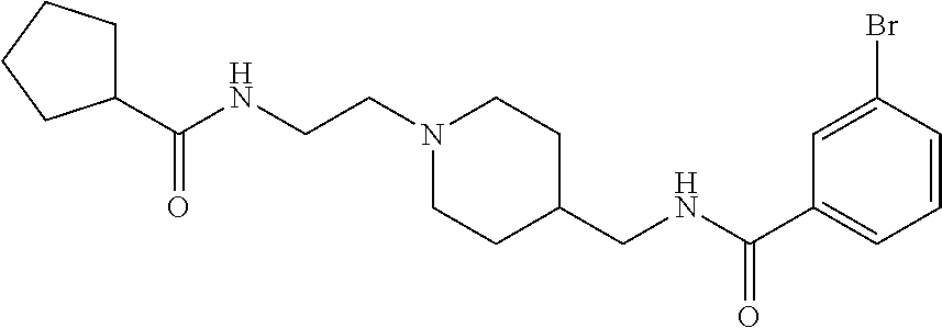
C1(C(NCCN2CCC(CNC(C3=CC=CC(Br)=C3)=O)CC2)=O)CCCC1
